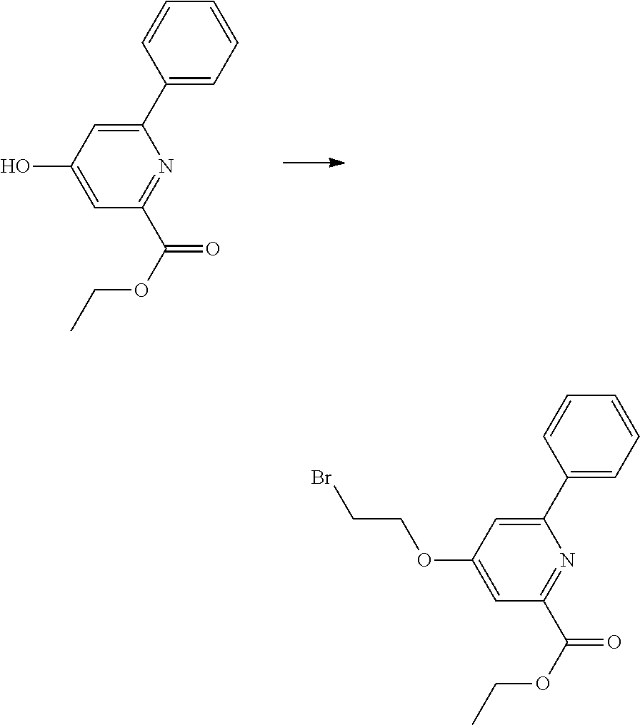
C1(C2=CC(O)=CC(C(OCC)=O)=N2)=CC=CC=C1.C1(C2=CC(OCCBr)=CC(C(OCC)=O)=N2)=CC=CC=C1
